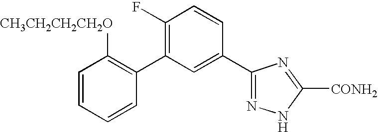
C1=CC=CC(C2=C(F)C=CC(C3=NNC([CONH2])=N3)=C2)=C1[CH3CH2CH2CH2O]
